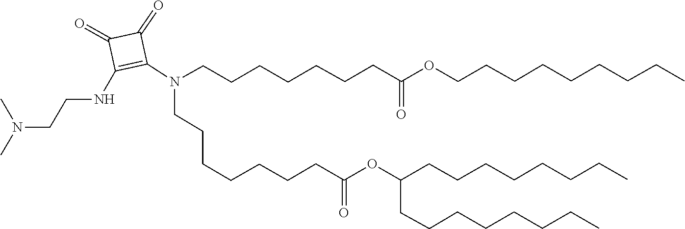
N(C)(CCNC1=C(N(CCCCCCCC(=O)OC(CCCCCCCC)CCCCCCCC)CCCCCCCC(OCCCCCCCCC)=O)C(=O)C1=O)C
